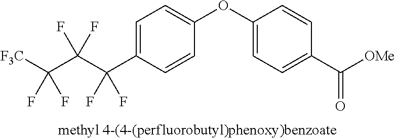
C1=C(C(C(C([F3C])(F)F)(F)F)(F)F)C=CC(OC2=CC=C(C([OMe])=O)C=C2)=C1
